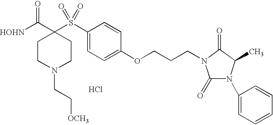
[HOHN]C(C1(S(C2=CC=C(OCCCN3C(=O)N(C4=CC=CC=C4)C(C)C3=O)C=C2)(=O)=O)CCN(CC[OCH3])CC1)=O.Cl
